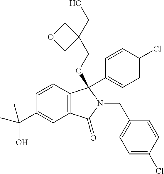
C1=CC2=C(C=C1C(C)(O)C)C(=O)N(CC1=CC=C(Cl)C=C1)C2(C1=CC=C(Cl)C=C1)OCC1(CO)COC1
